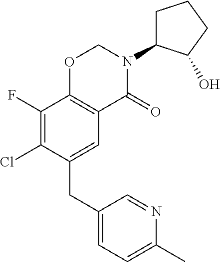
C1(CC2=CC3=C(C(F)=C2Cl)OCN(C2CCCC2O)C3=O)=CC=C(C)N=C1
